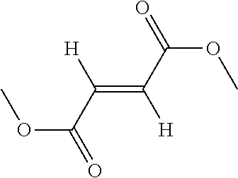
O(C(=O)C([H])=C([H])C(=O)OC)C
